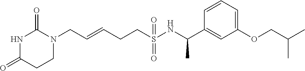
C(=CCCS(NC(C1=CC(OCC(C)C)=CC=C1)C)(=O)=O)CN1C(=O)NC(=O)CC1
